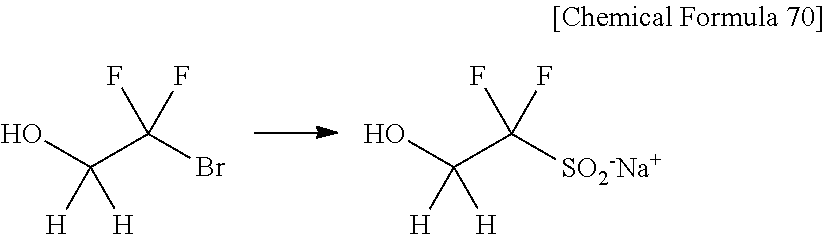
OC(C(Br)(F)F)([H])[H].OC(C([SO2-Na+])(F)F)([H])[H]
